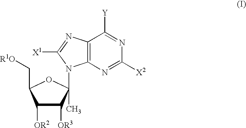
C1([OR2])C([OR3])C(C)(N2C3=C(N=C2[X1])C([Y])=NC([X2])=N3)OC1C[R1O]
